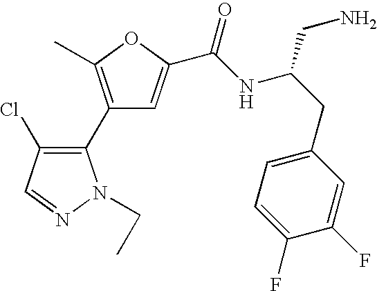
C1(C2=C(Cl)C=NN2CC)=C(C)OC(C(NC(CC2=CC=C(F)C(F)=C2)CN)=O)=C1
